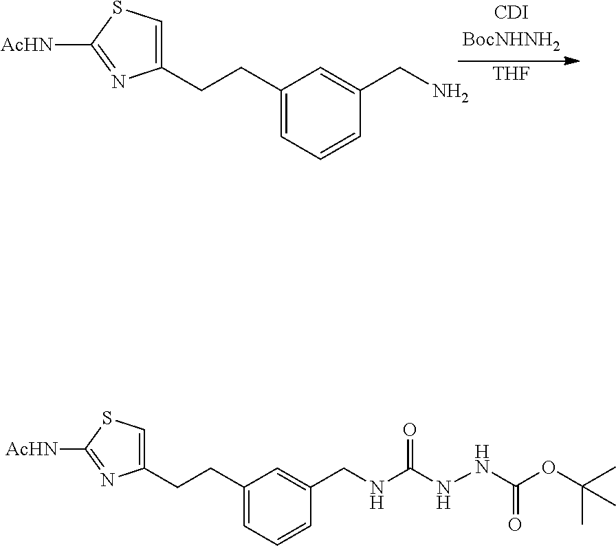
C1(CCC2=CC=CC(CN)=C2)=CSC([AcHN])=N1.[THF].C1(CCC2=CSC([AcHN])=N2)=CC=CC(CNC(NNC(OC(C)(C)C)=O)=O)=C1
